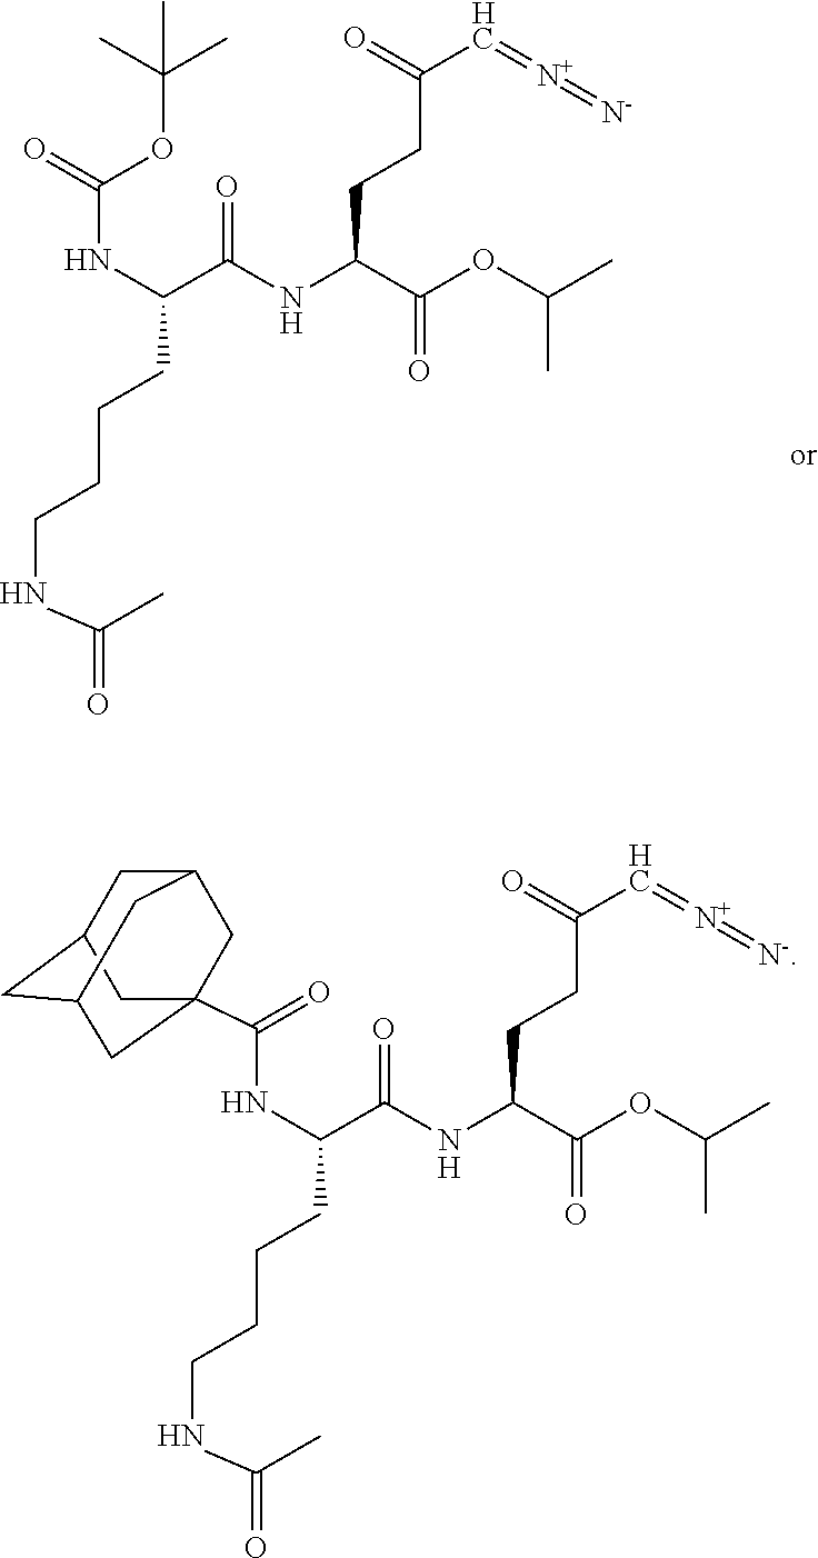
[H].C(NC(=O)C12CC3CC(CC(C1)C3)C2)(C(NC(C(OC(C)C)=O)CCC(=O)C=[N+]=[N-])=O)CCCCNC(C)=O.[H].C(NC(OC(C)(C)C)=O)(C(NC(C(OC(C)C)=O)CCC(=O)C=[N+]=[N-])=O)CCCCNC(C)=O
